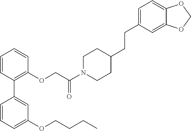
C1=CC(C2=CC(OCCCC)=CC=C2)=C(OCC(N2CCC(CCC3=CC=C4C(=C3)OCO4)CC2)=O)C=C1
